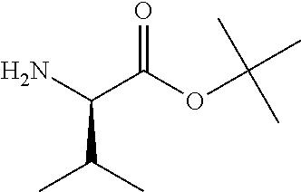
NC(C(OC(C)(C)C)=O)C(C)C
